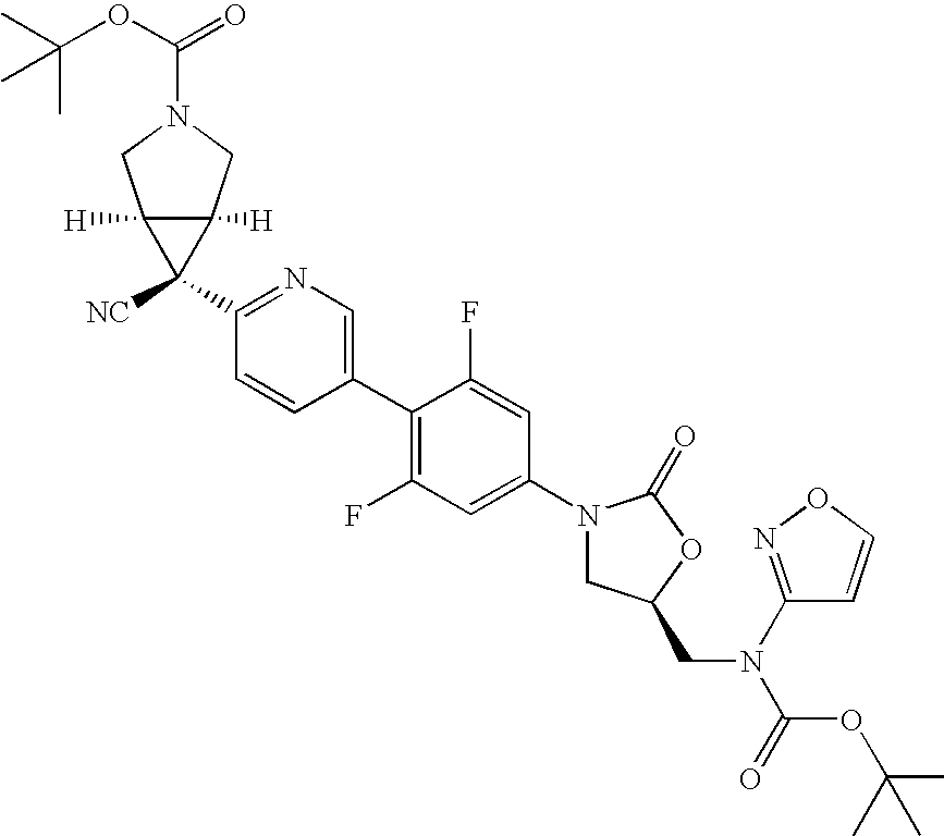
C1(N2CC(CN(C3=NOC=C3)C(OC(C)(C)C)=O)OC2=O)=CC(F)=C(C2=CN=C(C3([NC])C4([H])C3([H])CN(C(OC(C)(C)C)=O)C4)C=C2)C(F)=C1
